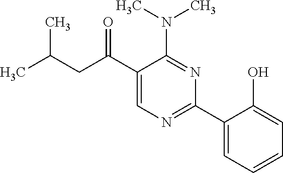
C1(C(CC(C)C)=O)=CN=C(C2=CC=CC=C2O)N=C1N(C)C
